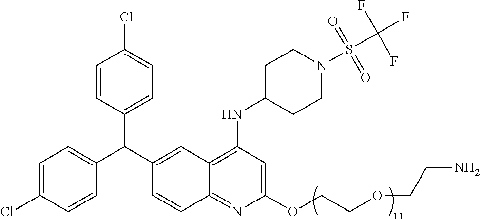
C1=C(Cl)C=CC(C(C2=CC3=C(NC4CCN(S(C(F)(F)F)(=O)=O)CC4)C=C(OCCOCCN)N=C3C=C2)C2=CC=C(Cl)C=C2)=C1
